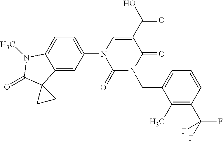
C1(=O)N(CC2=CC=CC(C(F)(F)F)=C2C)C(=O)C(C(O)=O)=CN1C1=CC=C2C(=C1)C1(C(=O)N2C)CC1
